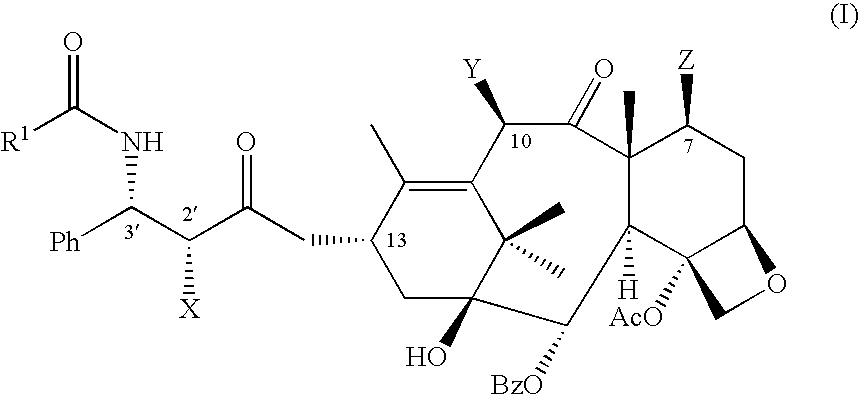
C12=C(C)C(CC(C(C([Ph])NC([R1])=O)[X])=O)CC(O)(C1(C)C)C([BzO])C1([H])C3([AcO])C(CC([Z])C1(C)C(=O)C2[Y])OC3
